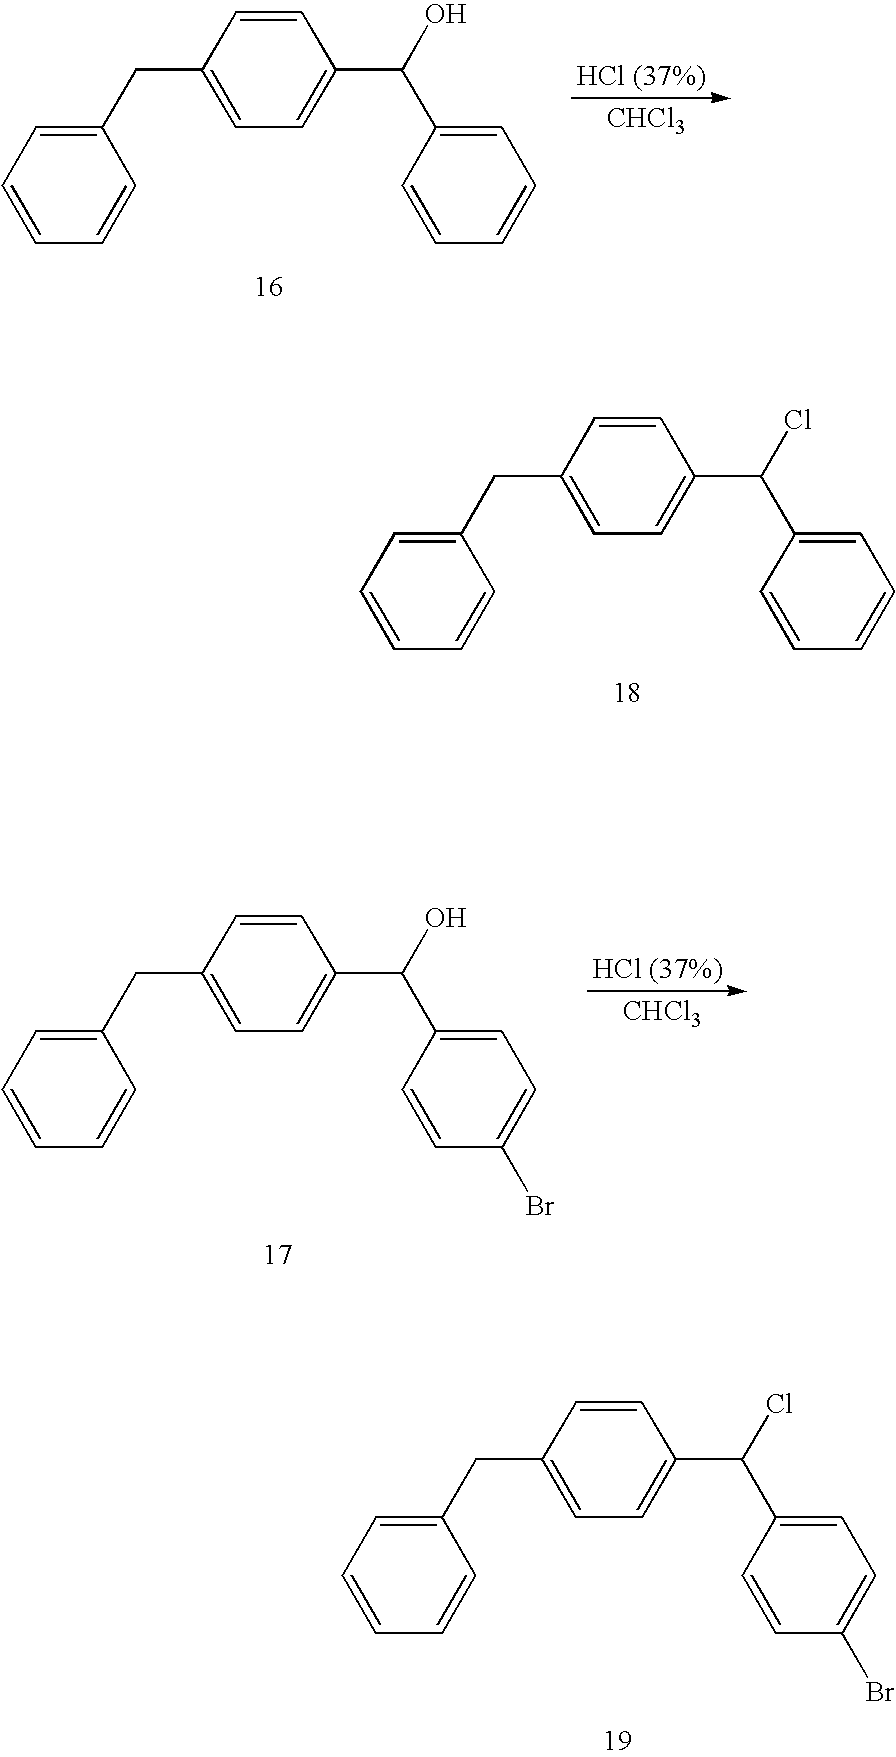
C1(CC2=CC=C(C(O)C3=CC=CC=C3)C=C2)=CC=CC=C1.[CHCl3].C1(CC2=CC=C(C(Cl)C3=CC=CC=C3)C=C2)=CC=CC=C1.C1(CC2=CC=C(C(O)C3=CC=C(Br)C=C3)C=C2)=CC=CC=C1.[CHCl3].C1(CC2=CC=C(C(Cl)C3=CC=C(Br)C=C3)C=C2)=CC=CC=C1
